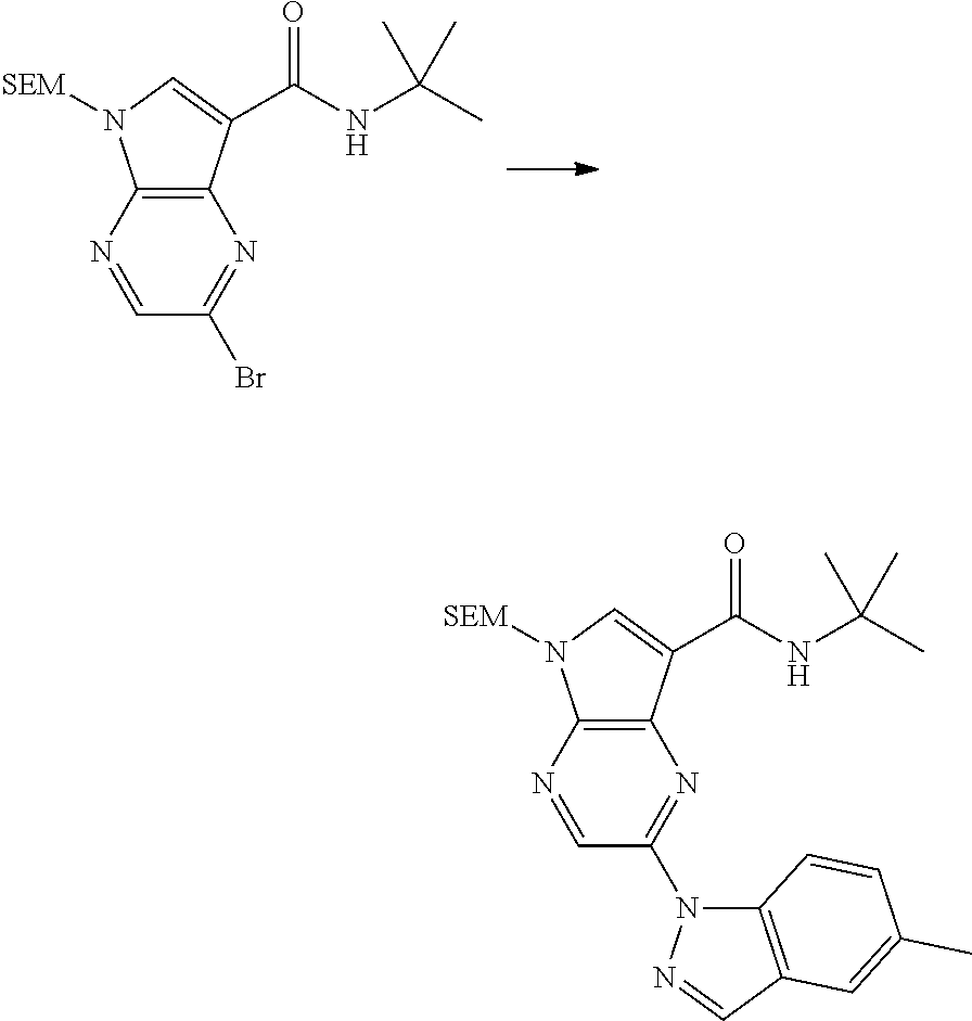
C12=C(C(C(NC(C)(C)C)=O)=CN1[SEM])N=C(Br)C=N2.C12=C(C(C(NC(C)(C)C)=O)=CN1[SEM])N=C(N1C3=C(C=N1)C=C(C)C=C3)C=N2
